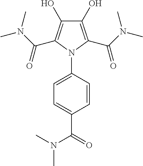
C1(O)=C(C(N(C)C)=O)N(C2=CC=C(C(N(C)C)=O)C=C2)C(C(N(C)C)=O)=C1O
